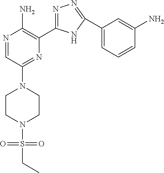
N1=CC(N2CCN(S(CC)(=O)=O)CC2)=NC(C2=NN=C(C3=CC=CC(N)=C3)N2)=C1N
